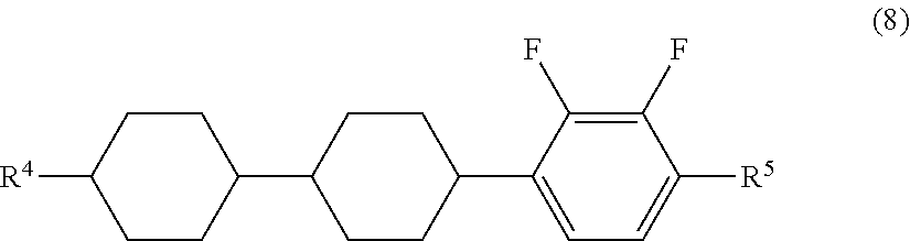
C1CC(C2CCC([R4])CC2)CCC1C1=CC=C([R5])C(F)=C1F
